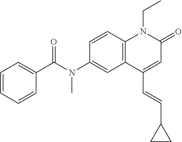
N(C1=CC2=C(C=C1)N(CC)C(=O)C=C2C=CC1CC1)(C(C1=CC=CC=C1)=O)C
